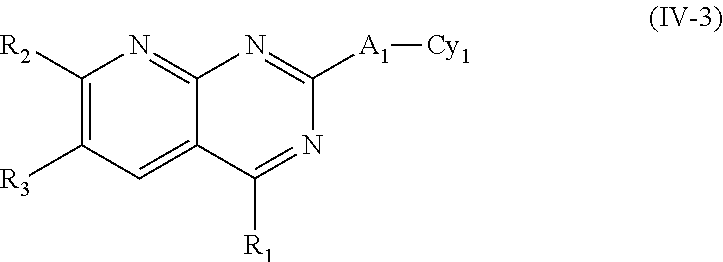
C12=NC([R2])=C([R3])C=C1C([R1])=NC([A1][Cy1])=N2
